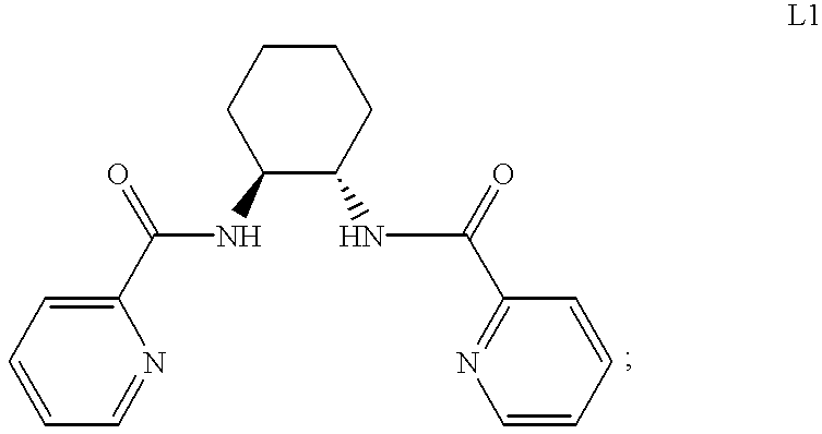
C1CC(NC(C2=CC=CC=N2)=O)C(NC(C2=NC=CC=C2)=O)CC1
